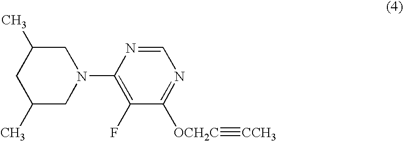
C1(C)CN(C2=C(F)C([OCH2C]#[CCH3])=NC=N2)CC(C)C1
